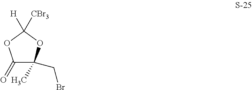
C1(=O)C(C)(CBr)OC([CBr3])([H])O1
